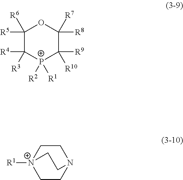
C1([R5])([R6])C([R4])([R3])[P+]([R1])([R2])C([R9])([R10])C([R8])([R7])O1.[N+]12([R1])CCN(CC1)CC2
